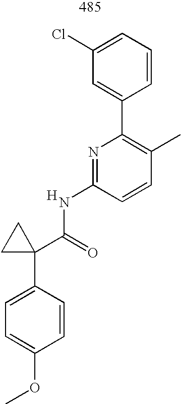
C1=C(C2(C(=O)NC3=NC(C4=CC(Cl)=CC=C4)=C(C)C=C3)CC2)C=CC(OC)=C1.[H]
